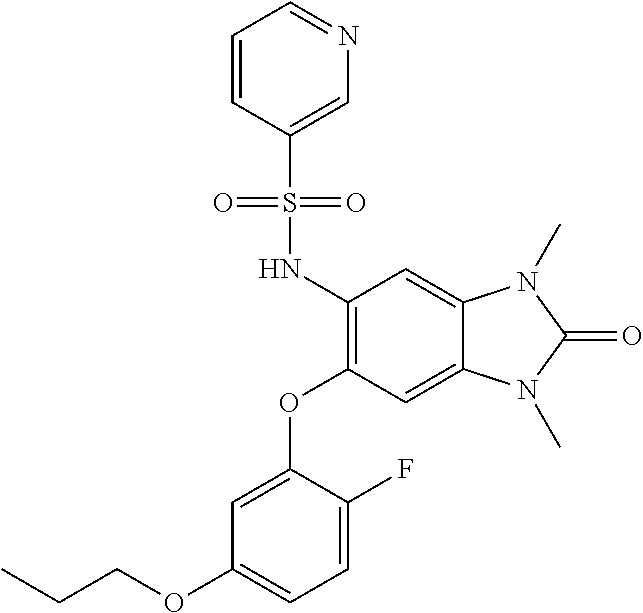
C1=C(OC2=C(NS(C3=CN=CC=C3)(=O)=O)C=C3C(=C2)N(C)C(=O)N3C)C(F)=CC=C1OCCC
